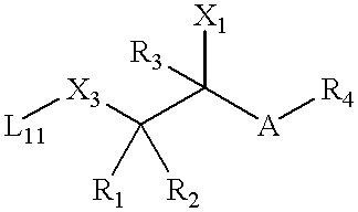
[L11][X3]C(C([A][R4])([X1])[R3])([R1])[R2]
